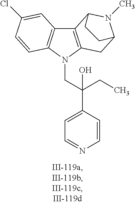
C12=C(N(CC(C3=CC=NC=C3)(CC)O)C3=C1C=C(Cl)C=C3)CC1N(C)C2CC1
